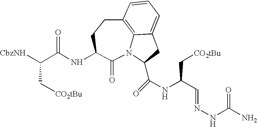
N12C3=C(CCC(NC(C([CbzNH])C[CO2tBu])=O)C1=O)C=CC=C3CC2C(NC(C=NNC(N)=O)C[CO2tBu])=O
